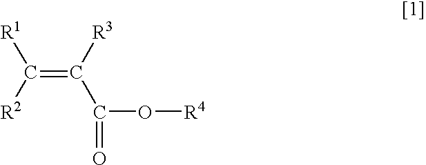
C(=C(C(=O)O[R4])[R3])([R1])[R2]
